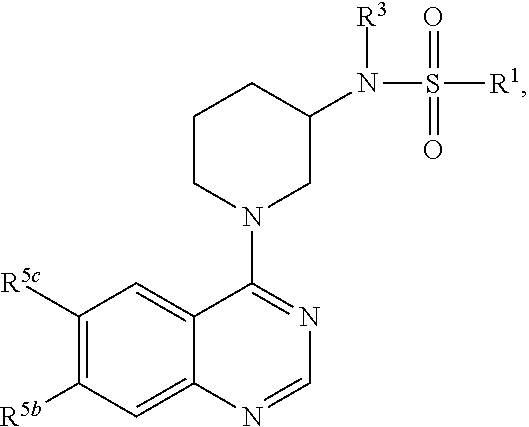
C1([R5c])=C([R5b])C=C2C(=C1)C(N1CC(N(S(=O)([R1])=O)[R3])CCC1)=NC=N2
